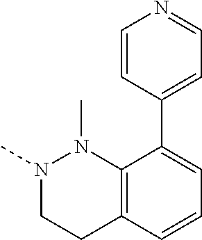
N1(C)CCC2=C(N1C)C(C1=CC=NC=C1)=CC=C2
